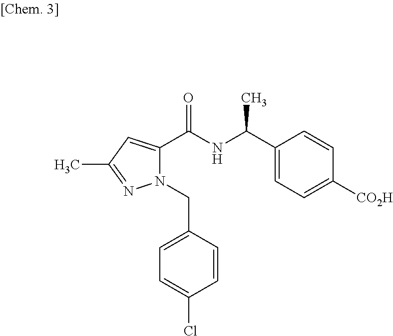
C1=CC(CN2C(C(NC(C3=CC=C([CO2H])C=C3)C)=O)=CC(C)=N2)=CC=C1Cl
